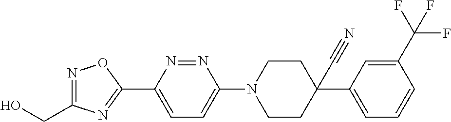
N1=C(CO)N=C(C2=CC=C(N3CCC(C#N)(C4=CC=CC(C(F)(F)F)=C4)CC3)N=N2)O1
